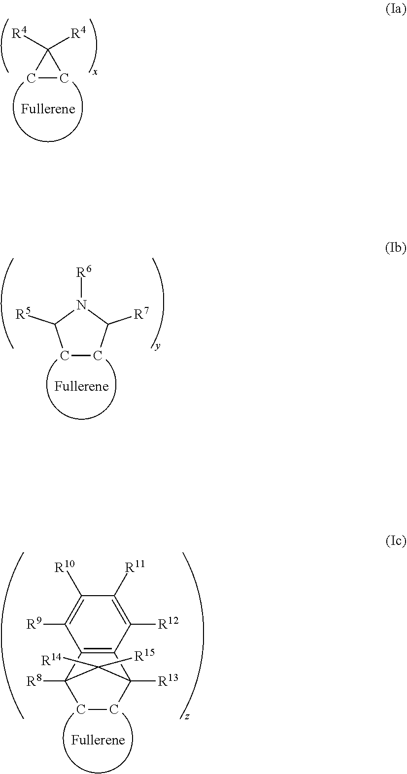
C1CC1([R4])[R4].C1CC([R7])N([R6])C1[R5].C1CC2([R13])C3=C(C1([R8])C2([R14])[R15])C([R9])=C([R10])C([R11])=C3[R12]
